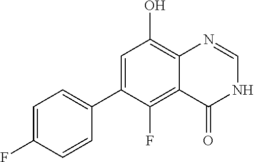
C1(F)=CC=C(C2=CC(O)=C3C(=C2F)C(=O)NC=N3)C=C1
